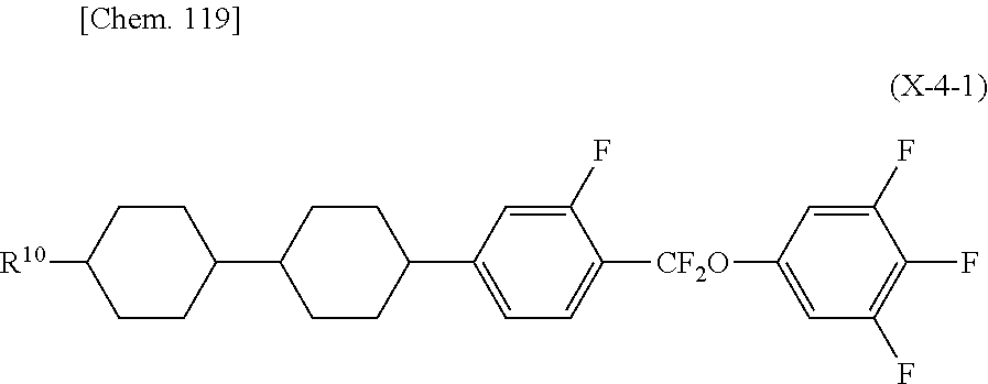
C1CC(C2CCC([R10])CC2)CCC1C1=CC=C([CF2O]C2=CC(F)=C(F)C(F)=C2)C(F)=C1
